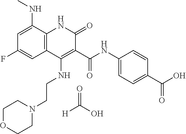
C1=C(NC)C2=C(C=C1F)C(NCCN1CCOCC1)=C(C(NC1=CC=C(C(O)=O)C=C1)=O)C(=O)N2.[H]C(O)=O
